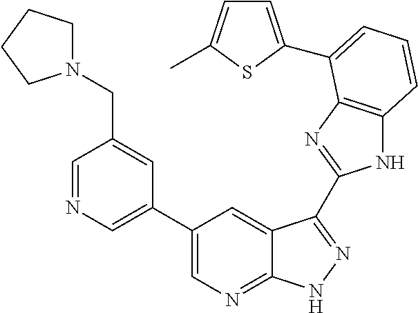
C1(C2=CN=CC(CN3CCCC3)=C2)=CN=C2C(=C1)C(C1=NC3=C(N1)C=CC=C3C1=CC=C(C)S1)=NN2
